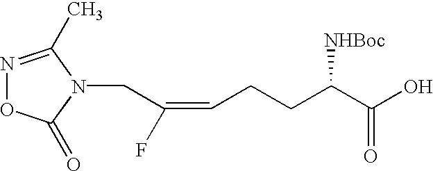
C(C(=CCCC(C(O)=O)[NHBoc])F)N1C(=O)ON=C1C
